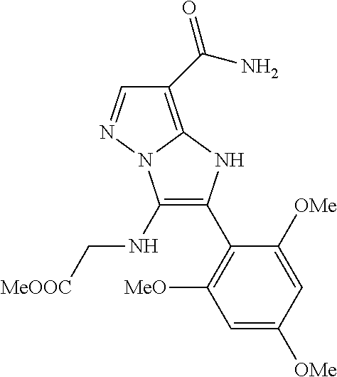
C1(C(N)=O)=C2N(N=C1)C(NC[MeOOC])=C(C1=C([MeO])C=C([OMe])C=C1[OMe])N2
